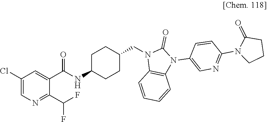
C1(Cl)=CN=C(C(F)F)C(C(NC2CCC(CN3C4=C(N(C5=CN=C(N6CCCC6=O)C=C5)C3=O)C=CC=C4)CC2)=O)=C1
